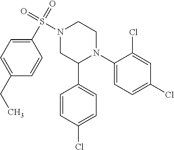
C1(N2CCN(S(=O)(=O)C3=CC=C(CC)C=C3)CC2C2=CC=C(Cl)C=C2)=CC=C(Cl)C=C1Cl
